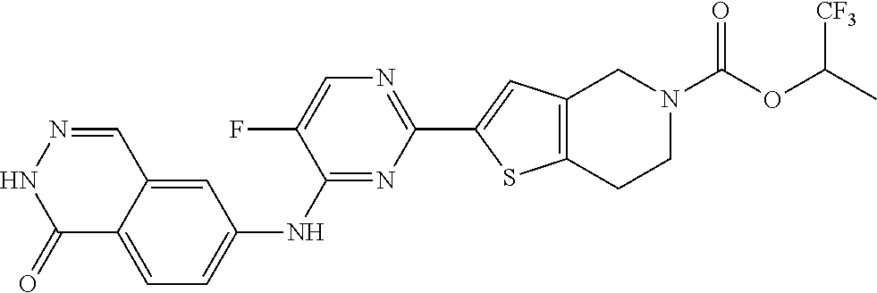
C1(=O)C2=CC=C(NC3=NC(C4=CC5=C(S4)CCN(C(OC(C)[CF3])=O)C5)=NC=C3F)C=C2C=NN1
